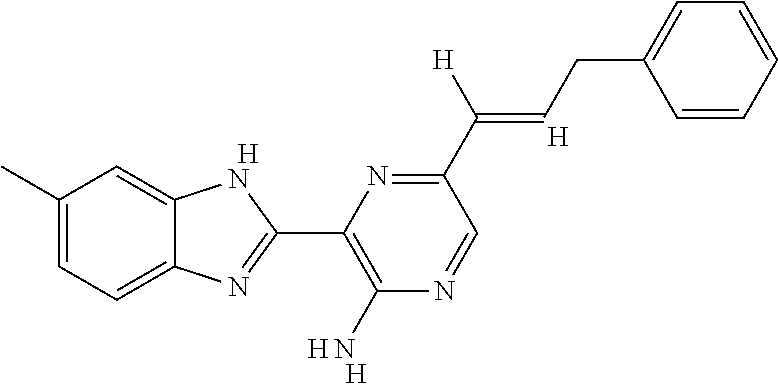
[H].C1(C)=CC=C2C(=C1)NC(C1=C(N)N=CC(C(=CCC3=CC=CC=C3)[H])=N1)=N2.[H].[H].[H]
